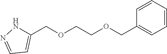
C(C1=CC=CC=C1)OCCOCC1=CC=NN1
